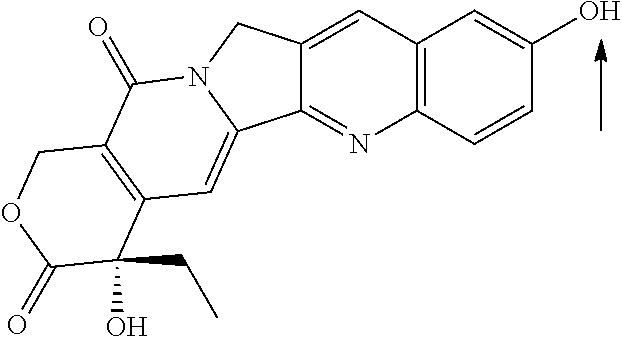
C12=NC3=C(C=C1CN1C2=CC2=C(C1=O)COC(=O)C2(CC)O)C=C(O)C=C3
